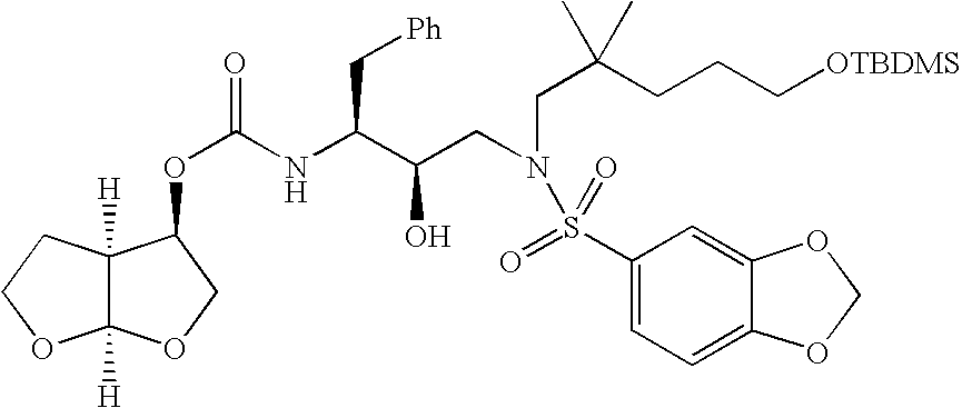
C12([H])C([H])(OCC1OC(=O)NC(C(CN(CC(CCC[OTBDMS])(C)C)S(=O)(=O)C1=CC=C3C(=C1)OCO3)O)C[Ph])OCC2
